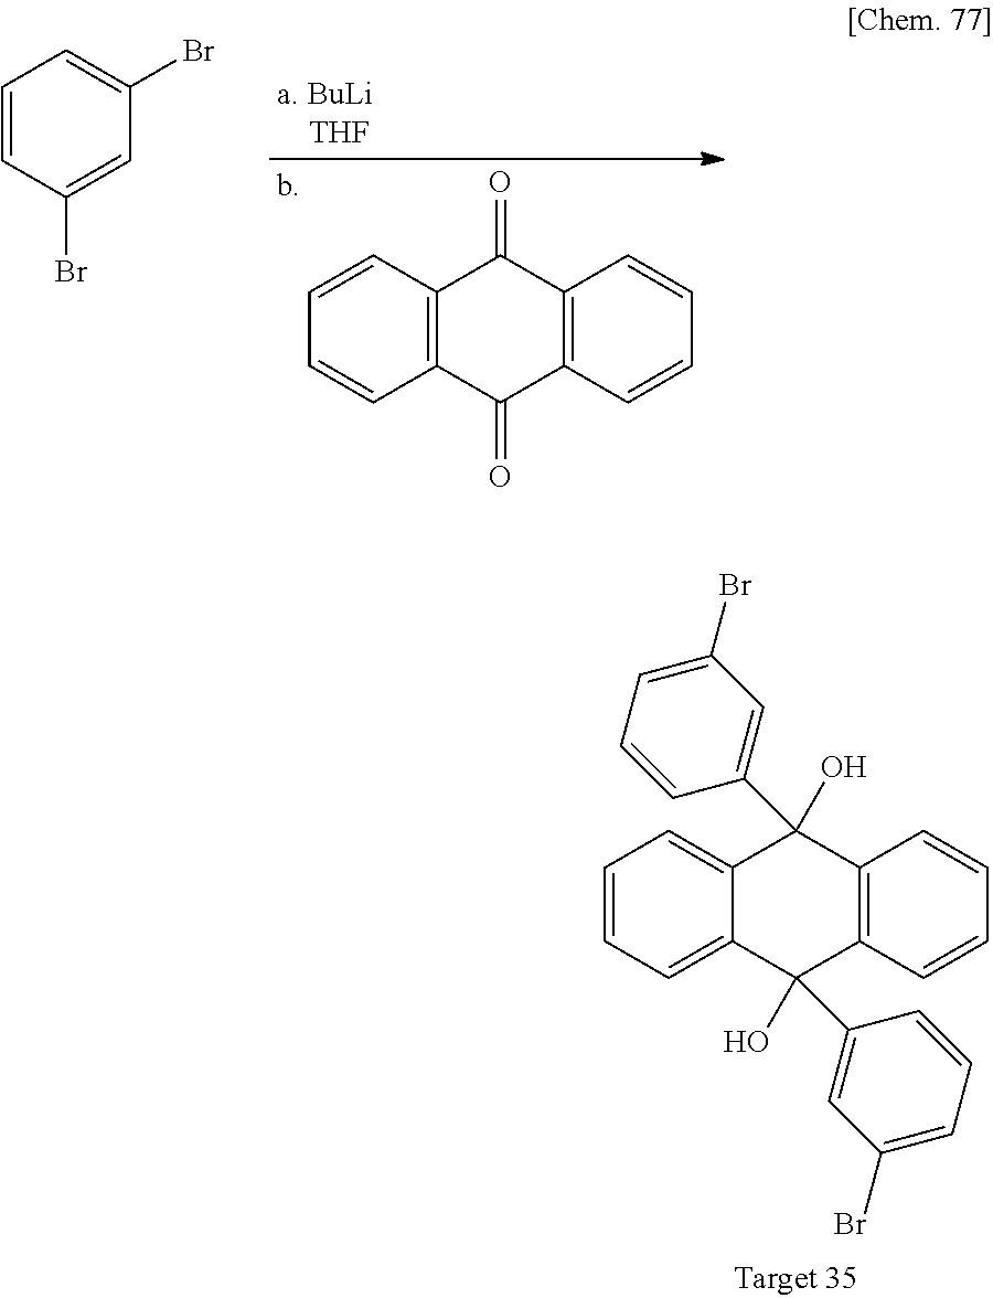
C12=CC=CC=C1C(C1=CC(Br)=CC=C1)(O)C1=C(C=CC=C1)C2(C1=CC(Br)=CC=C1)O.C12=C(C=CC=C1)C(=O)C1=C(C2=O)C=CC=C1.C1=CC(Br)=CC(Br)=C1
